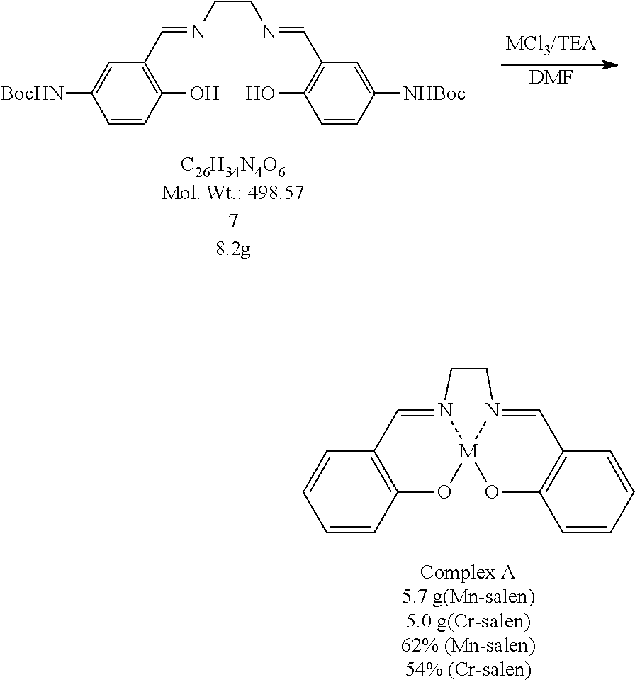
C1=CC2=C(C=C1)C=N1[M]3(O2)OC2=C(C=N3CC1)C=CC=C2.[DMF].C1=CC(O)=C(C=NCCN=CC2=C(O)C=CC([NHBoc])=C2)C=C1[BocHN]
